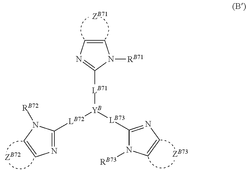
[LB71]([YB]([LB72]C1=NC=CN1[RB72])[LB73]C1=NC=CN1[RB73])C1=NC=CN1[RB71].[ZB72].[ZB73].[ZB71]
